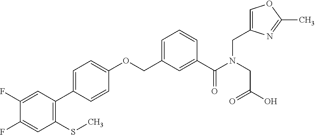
C1(F)=CC(C2=CC=C(OCC3=CC=CC(C(N(CC(O)=O)CC4=COC(C)=N4)=O)=C3)C=C2)=C(SC)C=C1F
